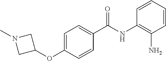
C1=CC=CC(N)=C1NC(C1=CC=C(OC2CN(C)C2)C=C1)=O
